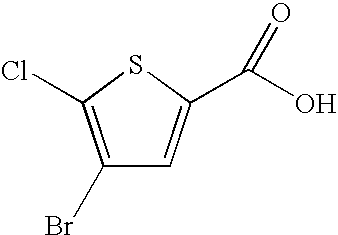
C1(Br)=C(Cl)SC(C(O)=O)=C1
